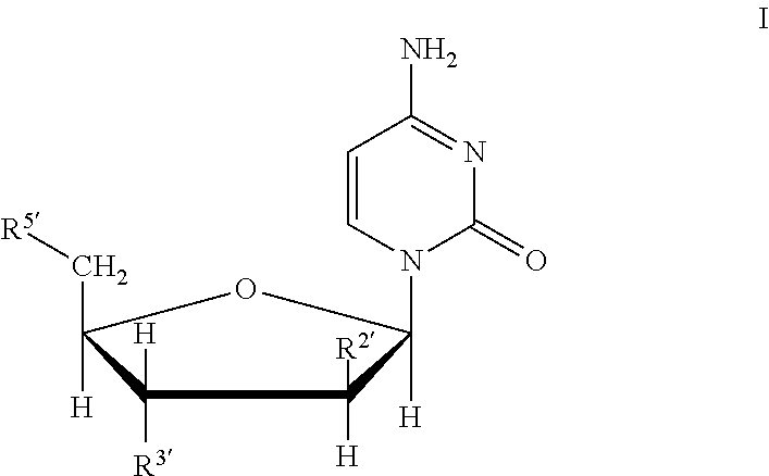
C1([R3])([H])C([H])(C[R5])OC([H])(N2C=CC(N)=NC2=O)C1([H])[R2]
